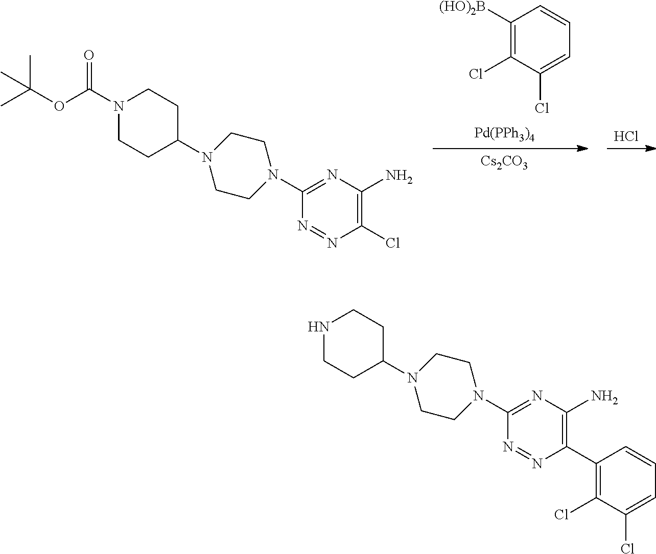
[Pd(PPh3)4].C1([(HO)2B])=C(Cl)C(Cl)=CC=C1.[Cs2CO3].Cl.N1=NC(Cl)=C(N)N=C1N1CCN(C2CCN(C(OC(C)(C)C)=O)CC2)CC1.C1(Cl)=C(C2=C(N)N=C(N3CCN(C4CCNCC4)CC3)N=N2)C=CC=C1Cl
